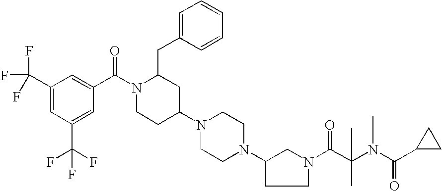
C1(C(F)(F)F)=CC(C(F)(F)F)=CC(C(N2CCC(N3CCN(C4CCN(C(C(N(C(=O)C5CC5)C)(C)C)=O)C4)CC3)CC2CC2=CC=CC=C2)=O)=C1
